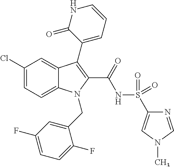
C12=CC=C(Cl)C=C1C(C1=CC=CNC1=O)=C(C(=O)NS(C1=CN(C)C=N1)(=O)=O)N2CC1=CC(F)=CC=C1F
